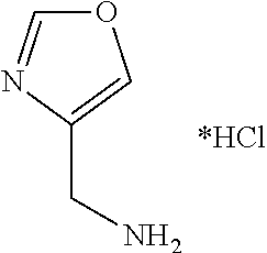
O1C=NC(CN)=C1.[*HCl]
